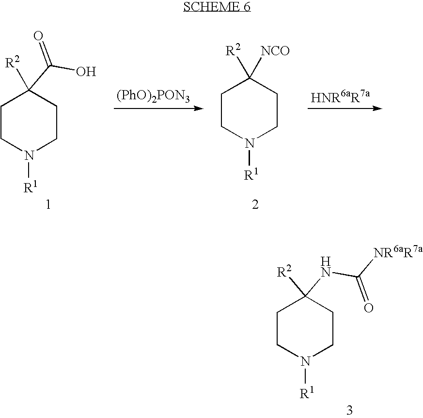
C1CN([R1])CCC1([R2])NC([NR6aR7a])=O.[(PhO)2PON3].C1CN([R1])CCC1([R2])C(=O)O.C1CN([R1])CCC1([R2])[NCO]
